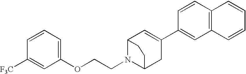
C1([F3C])=CC(OCCN2C3CC(C4=CC5=C(C=C4)C=CC=C5)=CC2CC3)=CC=C1
